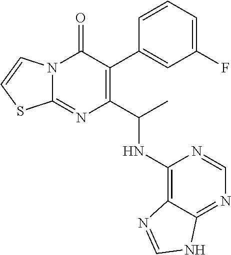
C1(F)=CC=CC(C2=C(C(C)NC3=C4C(=NC=N3)NC=N4)N=C3N(C2=O)C=CS3)=C1
